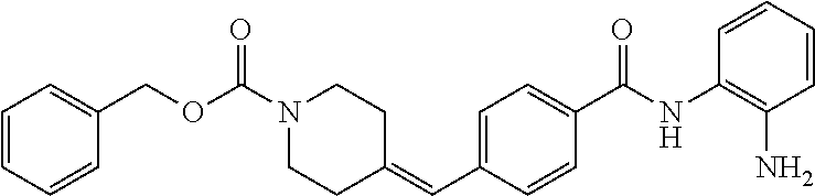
C1=CC=CC(COC(N2CCC(=CC3=CC=C(C(NC4=C(N)C=CC=C4)=O)C=C3)CC2)=O)=C1
